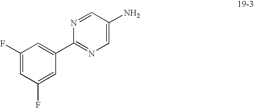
C1=C(F)C=C(C2=NC=C(N)C=N2)C=C1F
